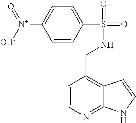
C1=CN=C2C(=C1CNS(C1=CC=C([N+]([O-])=O)C=C1)(=O)=O)C=CN2
